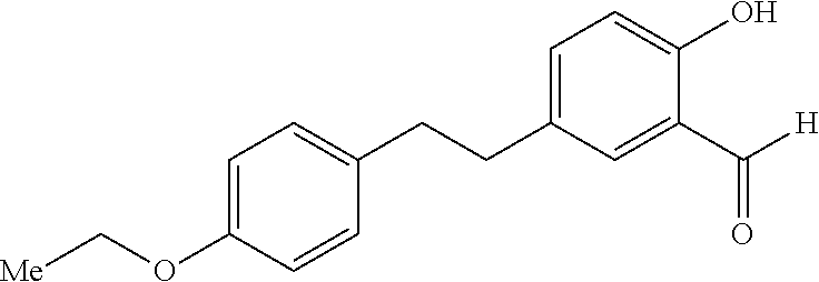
C1=C(OC[Me])C=CC(CCC2=CC=C(O)C(C(=O)[H])=C2)=C1
